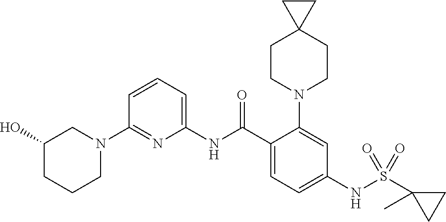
C1(N2CC(O)CCC2)=NC(NC(C2=CC=C(NS(C3(C)CC3)(=O)=O)C=C2N2CCC3(CC2)CC3)=O)=CC=C1
